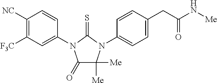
C1([NC])=C([F3C])C=C(N2C(=O)C([Me])([Me])N(C3=CC=C(CC(N[Me])=O)C=C3)C2=S)C=C1
